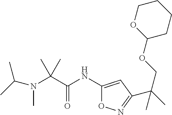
N(C(C(NC1=CC(C(C)(COC2CCCCO2)C)=NO1)=O)(C)C)(C(C)C)C
